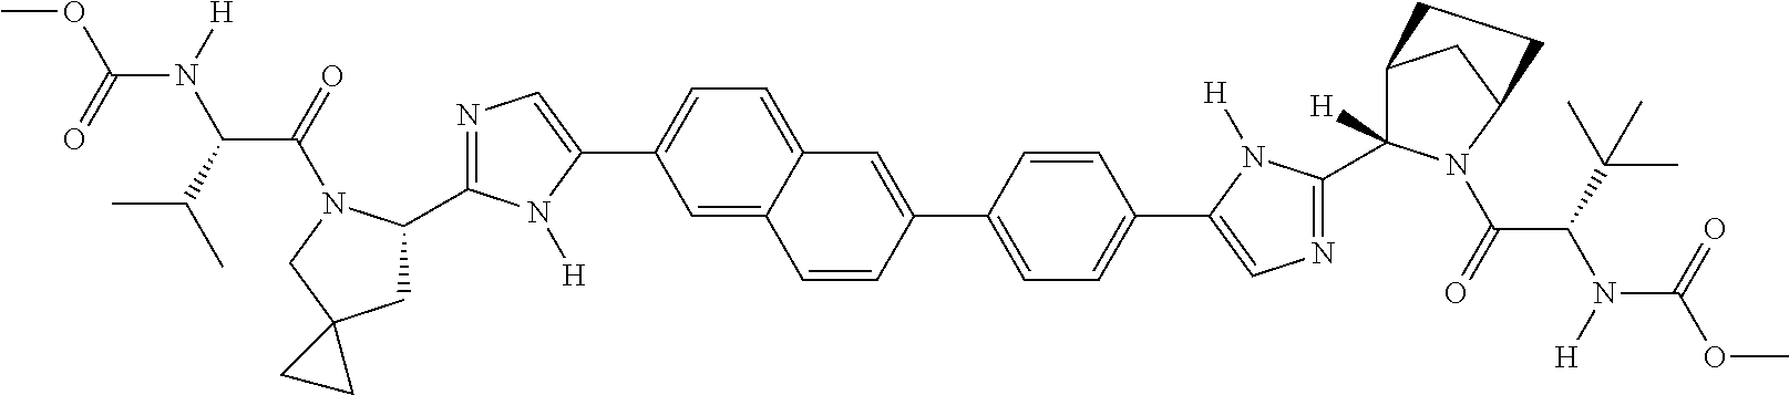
C1(C2CC3(CN2C(=O)C(C(C)C)N([H])C(=O)OC)CC3)=NC=C(C2=CC=C3C(=C2)C=CC(C2=CC=C(C4=CN=C(C5([H])C6CC(N5C(=O)C(C(C)(C)C)N([H])C(=O)OC)CC6)N4[H])C=C2)=C3)N1[H]
